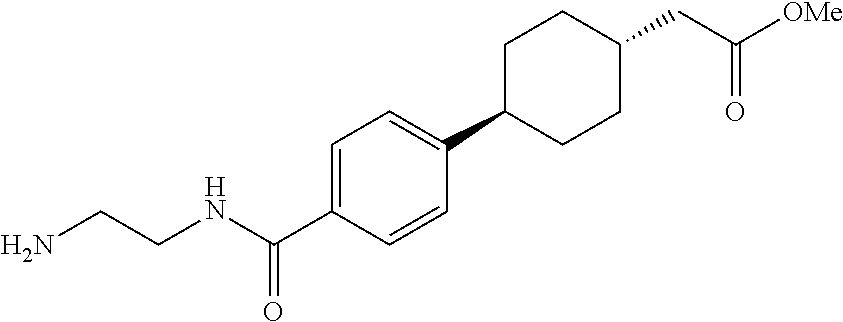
NCCNC(C1=CC=C(C2CCC(CC([OMe])=O)CC2)C=C1)=O
